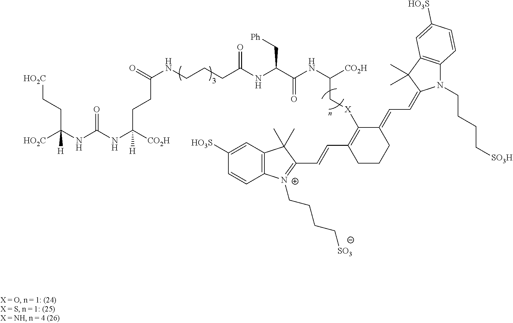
[HO2C]C(NC(NC([CO2H])([H])CCC(NCCCC(NC(C(NC([CO2H])C[X]C1=C(C=CC2=[N+](CCCC[SO3])C3=C(C2(C)C)C=C([HO3S])C=C3)CCCC1=CC=C1N(CCCC[SO3H])C2=C(C1(C)C)C=C([HO3S])C=C2)=O)C[Ph])=O)=O)=O)(CC[HO2C])[H]
